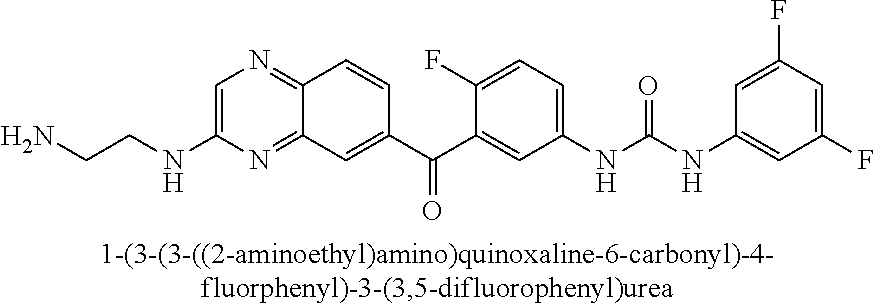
C1=C(NCCN)N=C2C(=N1)C=CC(C(C1=CC(NC(NC3=CC(F)=CC(F)=C3)=O)=CC=C1F)=O)=C2
